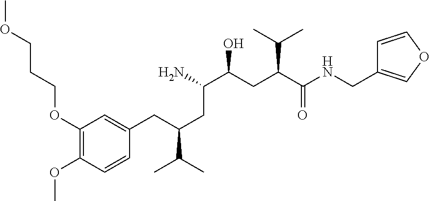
C1(OCCCOC)=C(OC)C=CC(CC(C(C)C)CC(C(CC(C(NCC2=COC=C2)=O)C(C)C)O)N)=C1
